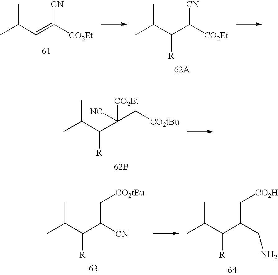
CC(C)C=C([CN])[CO2Et].CC(C)C(C([CN])[CO2Et])[R].CC(C)C([R])C([CO2Et])([NC])C[CO2tBu].[62B].C(C)(C([R])C(C[CO2tBu])[CN])C.C(C)(C([R])C(C[CO2H])CN)C
